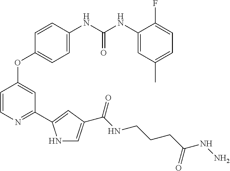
C1=C(NC(NC2=CC(C)=CC=C2F)=O)C=CC(OC2=CC(C3=CC(C(NCCCC(NN)=O)=O)=CN3)=NC=C2)=C1
